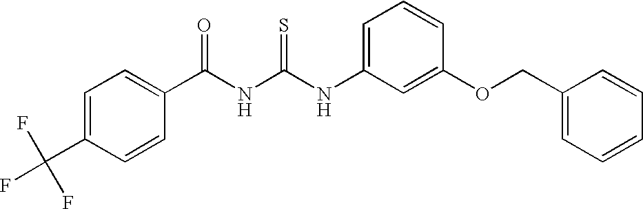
C(NC(NC1=CC=CC(OCC2=CC=CC=C2)=C1)=S)(=O)C1=CC=C(C(F)(F)F)C=C1
